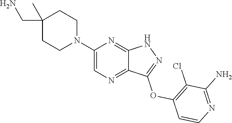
C1(C)(CN)CCN(C2=CN=C3C(=N2)NN=C3OC2=C(Cl)C(N)=NC=C2)CC1
